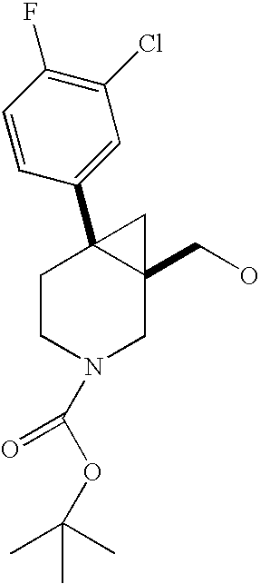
C1CN(C(OC(C)(C)C)=O)CC2(CO)C1(C1=CC(Cl)=C(F)C=C1)C2
